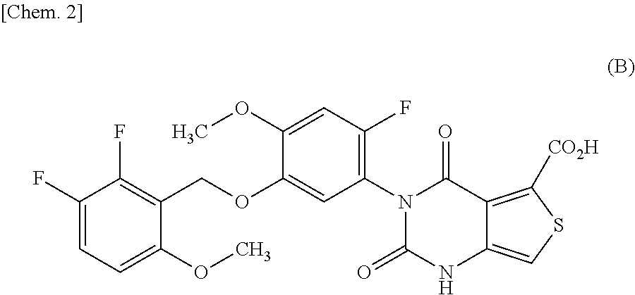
C1(F)=CC=C(OC)C(COC2=CC(N3C(=O)NC4=CSC([CO2H])=C4C3=O)=C(F)C=C2OC)=C1F
